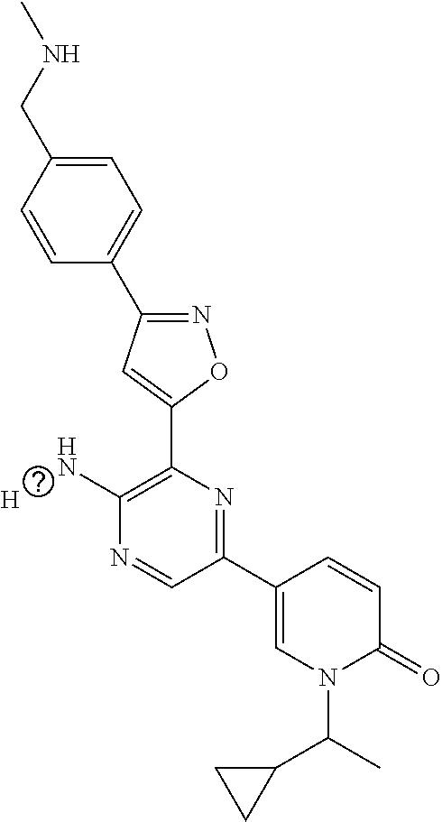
C1=CC(CNC)=CC=C1C1=NOC(C2=C(N)N=CC(C3=CN(C(C4CC4)C)C(=O)C=C3)=N2)=C1.[H]
